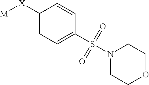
C1=C([X][M])C=CC(S(N2CCOCC2)(=O)=O)=C1
